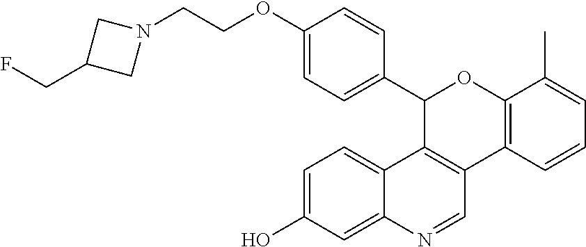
C1(C2=CC=C(OCCN3CC(CF)C3)C=C2)C2=C(C3=C(O1)C(C)=CC=C3)C=NC1=CC(O)=CC=C21
